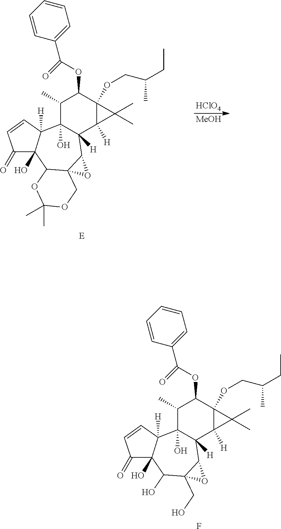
C1(C)C2(O)C([H])(C3([H])C(OCC(CC)C)(C1OC(C1=CC=CC=C1)=O)C3(C)C)C1C(CO)(C(O)C3(O)C2([H])C=CC3=O)O1.F.C1(C)C2(O)C([H])(C3([H])C(OCC(CC)C)(C1OC(C1=CC=CC=C1)=O)C3(C)C)C1C3(C(C4(O)C2([H])C=CC4=O)OC(C)(C)OC3)O1.[E].[HClO4].[MeOH]
